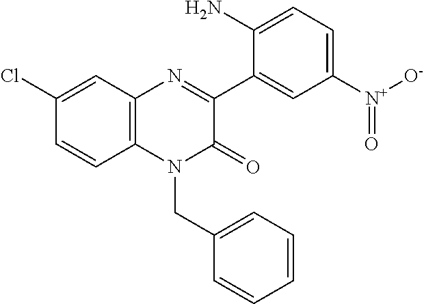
N1=C(C2=CC([N+](=O)[O-])=CC=C2N)C(=O)N(CC2=CC=CC=C2)C2=C1C=C(Cl)C=C2
